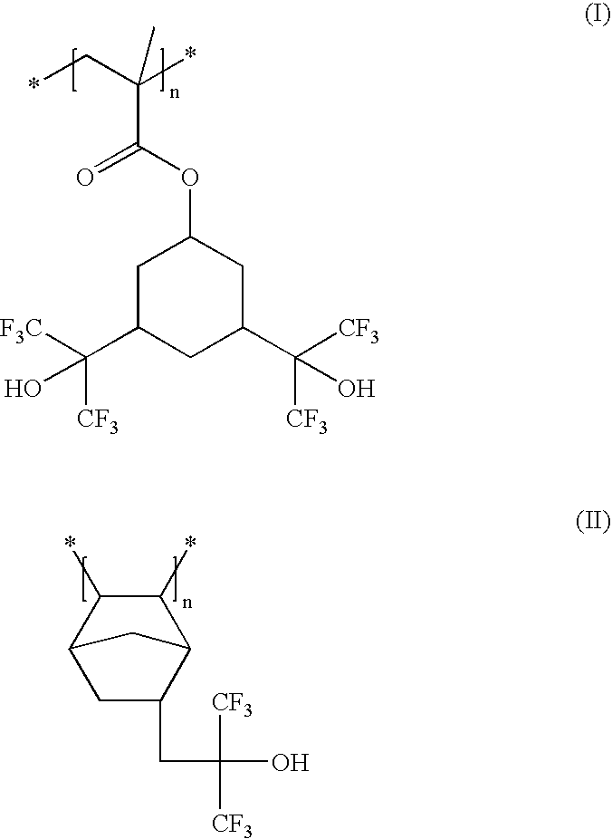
C1C(C(O)([CF3])[F3C])CC(C(O)([CF3])[CF3])CC1OC(=O)C(*)(C*)C.C12CC(CC([CF3])([CF3])O)C(C(*)C1*)C2
